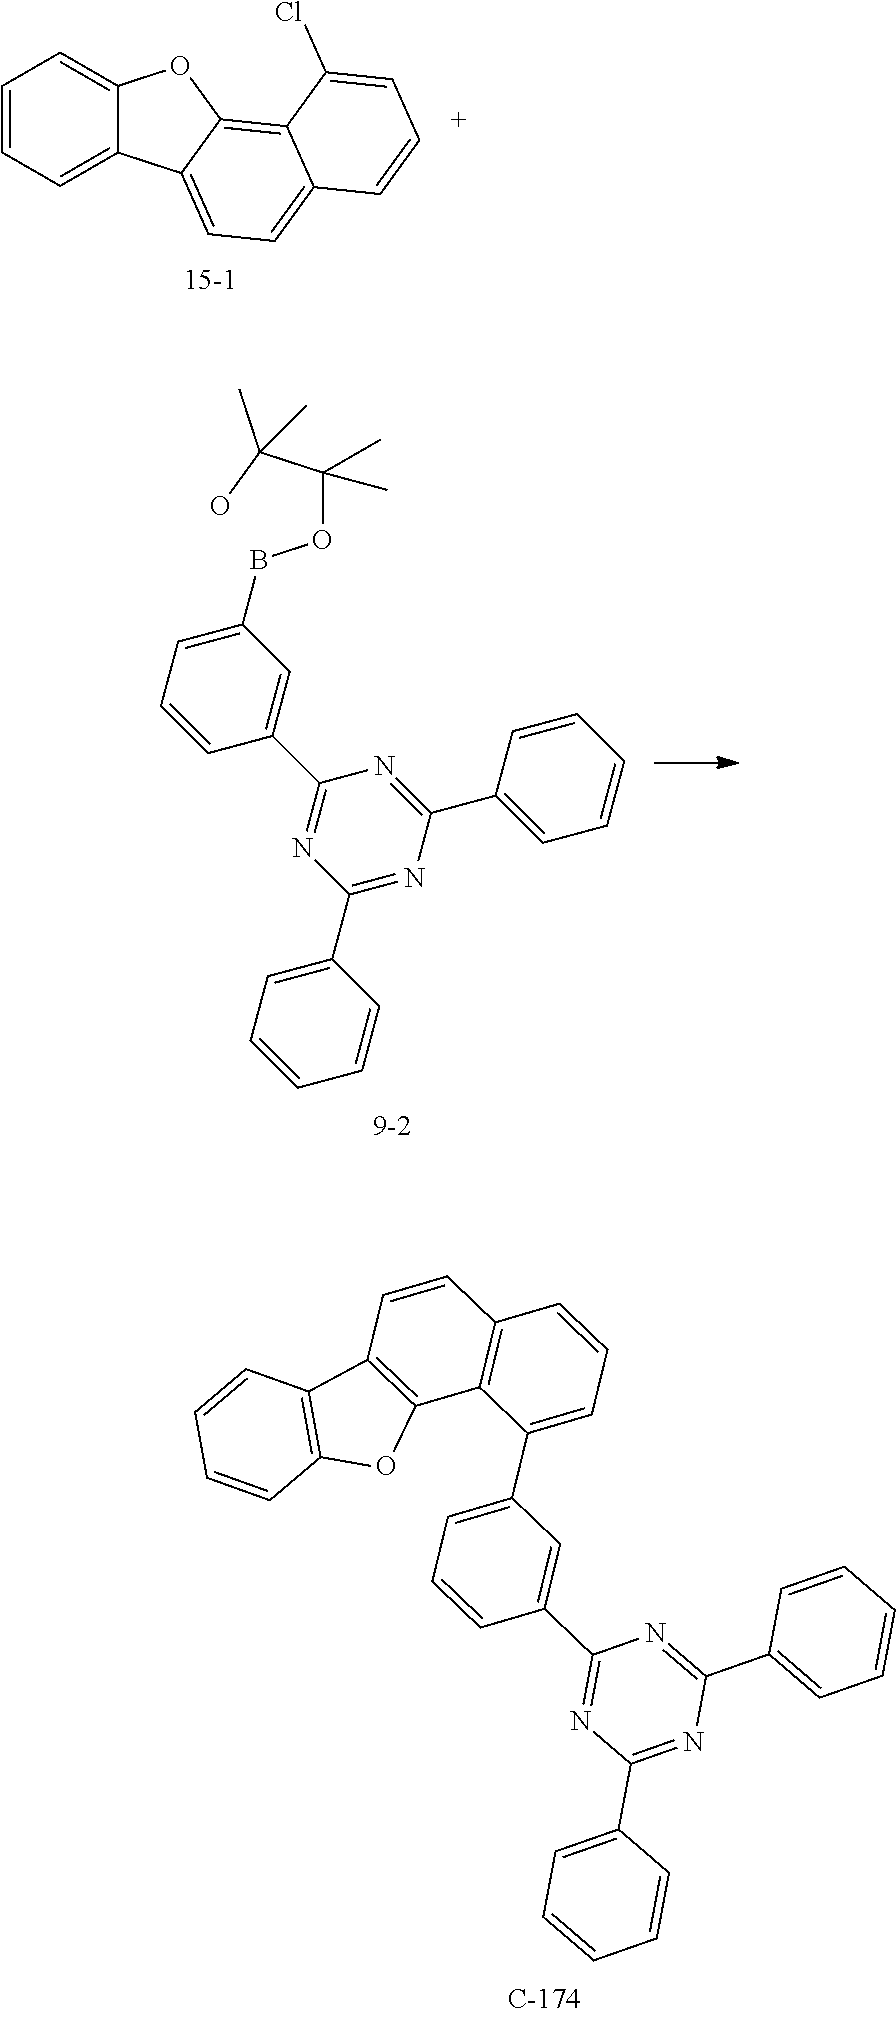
C1(C2=CC=CC=C2)=NC(C2=CC=CC=C2)=NC(C2=CC(BOC(C(O)(C)C)(C)C)=CC=C2)=N1.C1=CC=C2C(=C1)OC1=C3C(=CC=C21)C=CC=C3Cl.C1=CC=C(C2=CC=CC3=C2C2=C(C=C3)C3=C(O2)C=CC=C3)C=C1C1=NC(C2=CC=CC=C2)=NC(C2=CC=CC=C2)=N1
